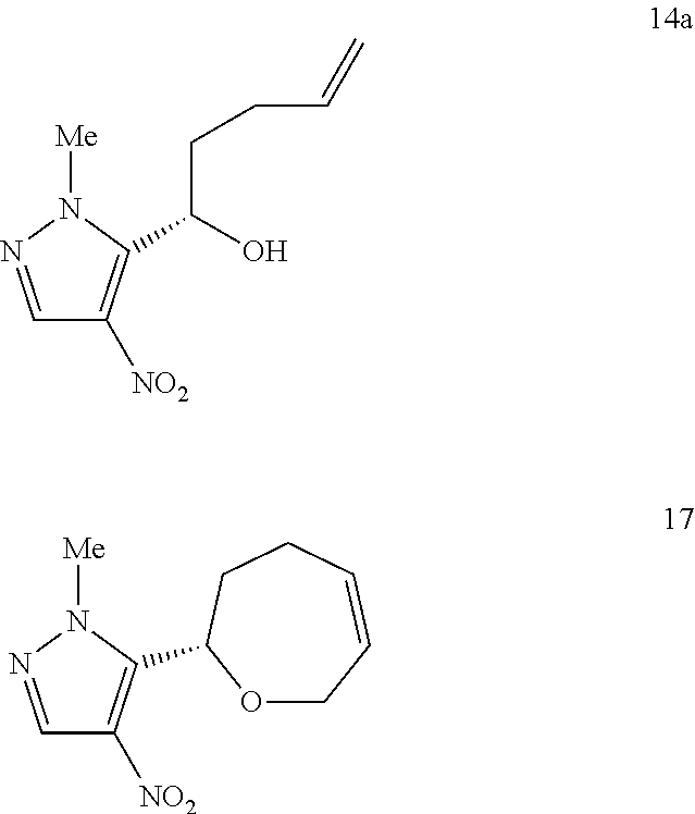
C1=NN([Me])C(C2OCC=CCC2)=C1[NO2].C1=NN([Me])C(C(O)CCC=C)=C1[NO2]
